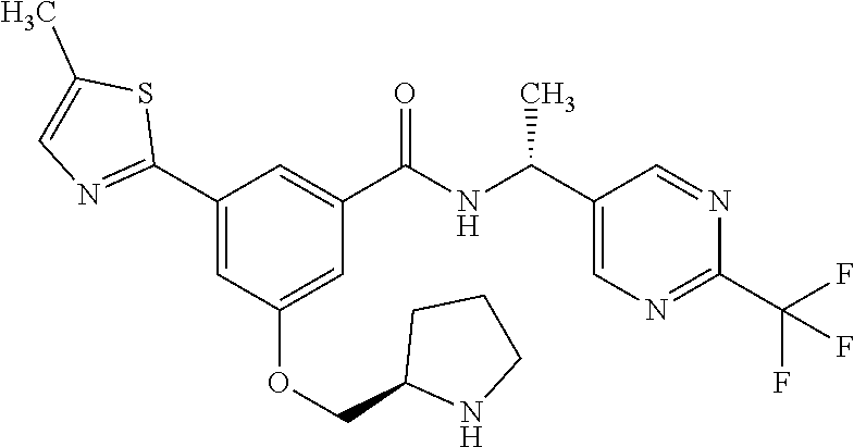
C1(C2=NC=C(C)S2)=CC(OCC2NCCC2)=CC(C(NC(C2=CN=C(C(F)(F)F)N=C2)C)=O)=C1
